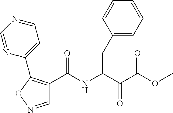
C1(C(NC(C(C(=O)OC)=O)CC2=CC=CC=C2)=O)=C(C2=CC=NC=N2)ON=C1
